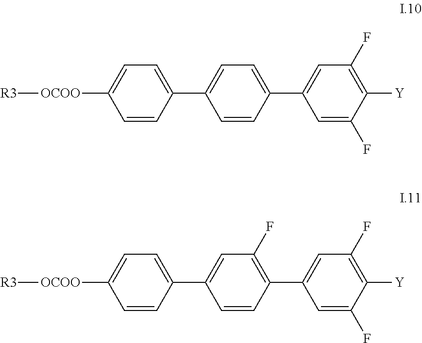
[OCOO](C1=CC=C(C2=CC=C(C3=CC(F)=C([Y])C(F)=C3)C=C2)C=C1)[R3].[OCOO](C1=CC=C(C2=CC(F)=C(C3=CC(F)=C([Y])C(F)=C3)C=C2)C=C1)[R3]
